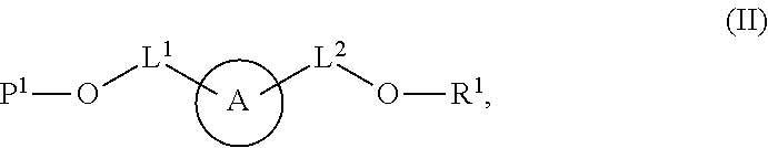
[A].C[L2]O[R1].C[L1]O[P1]
